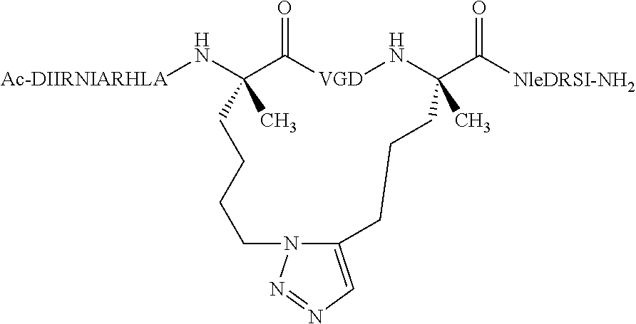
[Ac-DIIRNIARHLA]NC1(C)C(=O)[VGD]NC(C([NleDRSI-NH2])=O)(C)CCCC2=CN=NN2CCCC1
